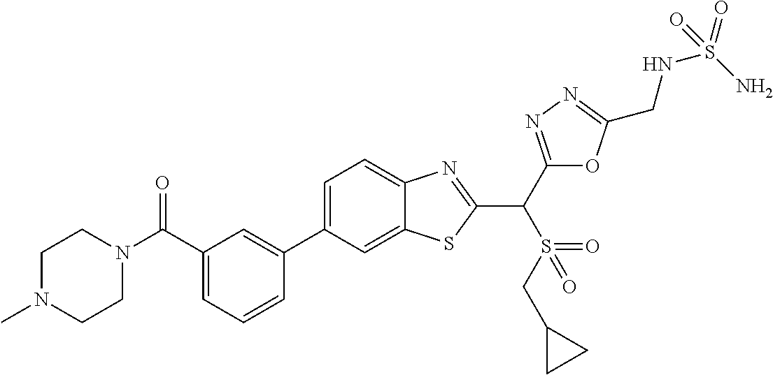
C1=CC=C(C(N2CCN(C)CC2)=O)C=C1C1=CC=C2C(=C1)SC(C(C1=NN=C(CNS(=O)(N)=O)O1)S(CC1CC1)(=O)=O)=N2
